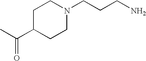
CC(C1CCN(CCCN)CC1)=O
